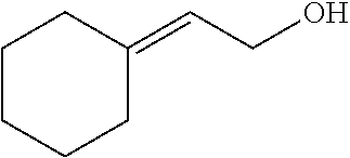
C1CCCC(=CCO)C1
